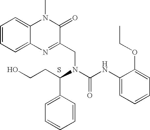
C1=CC=C2C(=C1)N(C)C(=O)C(CN(C(C1=CC=CC=C1)CCO)C(NC1=CC=CC=C1OCC)=O)=N2.S
